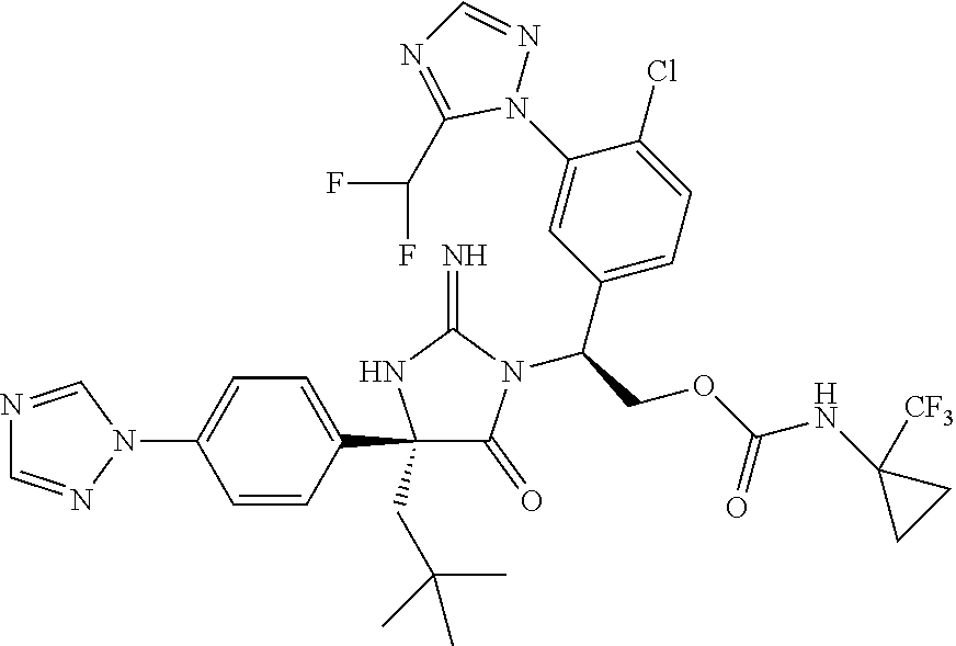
C1(N2C=NC=N2)=CC=C(C2(CC(C)(C)C)C(=O)N(C(C3=CC=C(Cl)C(N4N=CN=C4C(F)F)=C3)COC(=O)NC3([CF3])CC3)C(=N)N2)C=C1
